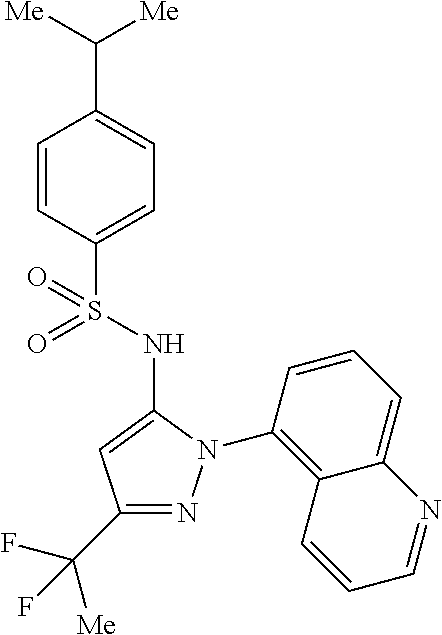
C1=CC(S(NC2=CC(C(F)([Me])F)=NN2C2=C3C(=CC=C2)N=CC=C3)(=O)=O)=CC=C1C([Me])[Me]
